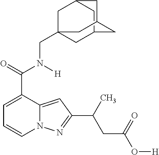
C1=C(C(=O)N([H])CC23CC4CC(C2)CC(C4)C3)C2=CC(C(CC(O[H])=O)C)=NN2C=C1
